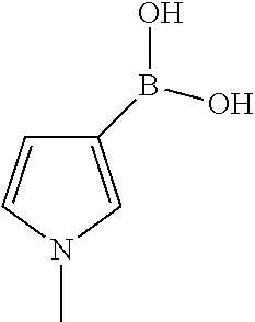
C1(B(O)O)=CN(C)C=C1
